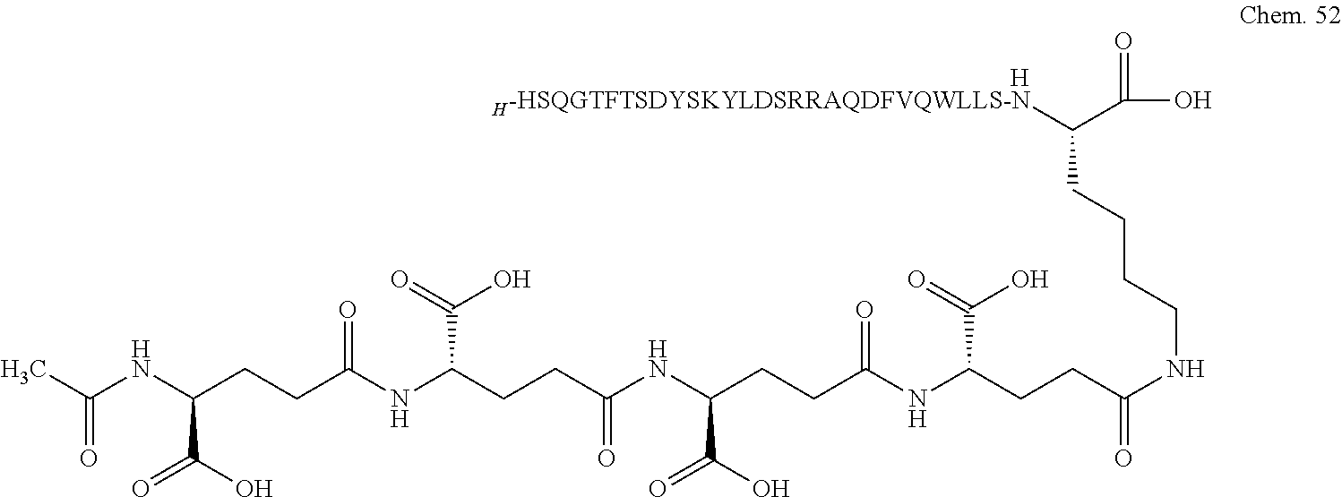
[H-HSQGTFTSDYSKYLDSRRAQDFVQWLLS-N]C(C(O)=O)CCCCNC(=O)CCC(NC(CCC(C(=O)O)NC(=O)CCC(C(O)=O)NC(=O)CCC(C(O)=O)NC(=O)C)=O)C(=O)O.[H]
